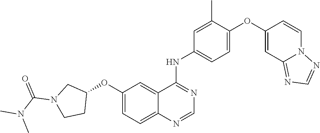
C1=C(OC2=CC3=NC=NN3C=C2)C(C)=CC(NC2=NC=NC3=CC=C(OC4CN(C(N(C)C)=O)CC4)C=C23)=C1
